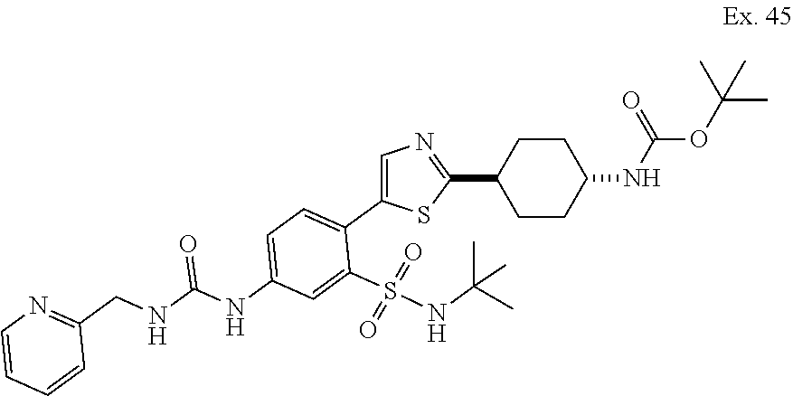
C1CC(C2=NC=C(C3=CC=C(NC(NCC4=NC=CC=C4)=O)C=C3S(NC(C)(C)C)(=O)=O)S2)CCC1NC(OC(C)(C)C)=O
